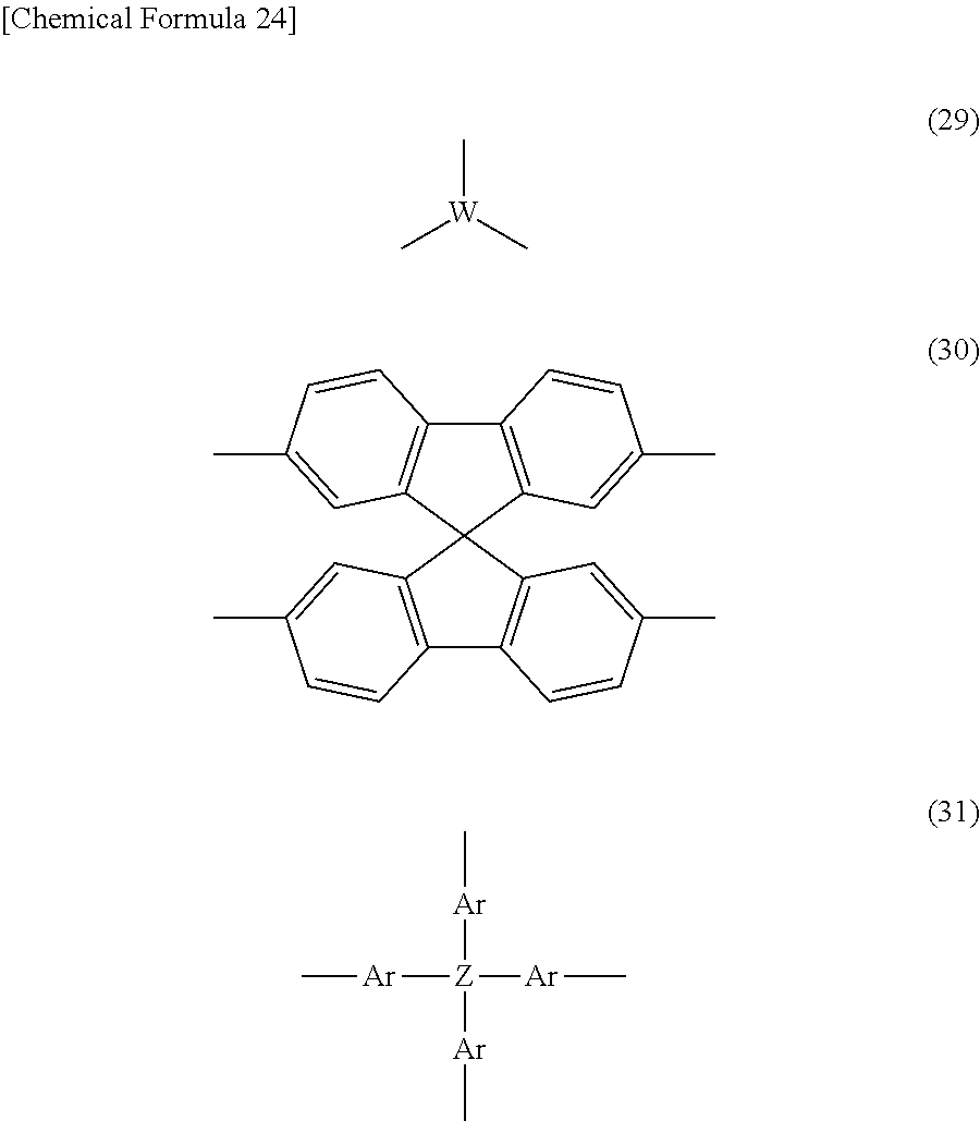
C[W](C)C.C12=C(C3(C4=C1C=CC(C)=C4)C1=C(C4=C3C=C(C)C=C4)C=CC(C)=C1)C=C(C)C=C2.C[Ar][Z]([Ar]C)([Ar]C)[Ar]C
